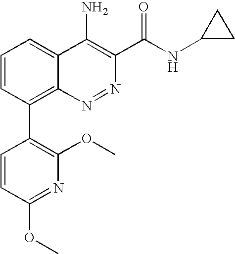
N1=C(OC)C=CC(C2=C3C(=CC=C2)C(N)=C(C(NC2CC2)=O)N=N3)=C1OC
